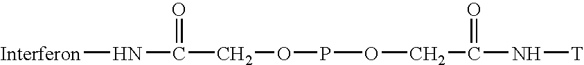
[Interferon]NC(COPOCC(N[T])=O)=O
